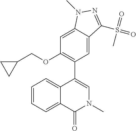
C1(OCC2CC2)=C(C2=CN(C)C(=O)C3=CC=CC=C23)C=C2C(=C1)N(C)N=C2S(=O)(=O)C
